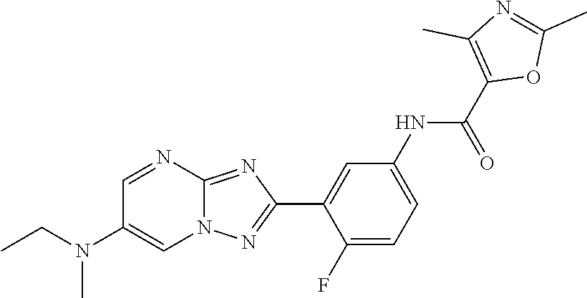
C1(F)=CC=C(NC(C2=C(C)N=C(C)O2)=O)C=C1C1=NN2C(=N1)N=CC(N(CC)C)=C2
